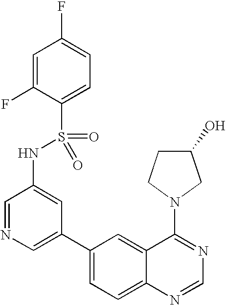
C1=NC=C(C2=CC=C3C(=C2)C(N2CC(O)CC2)=NC=N3)C=C1NS(C1=CC=C(F)C=C1F)(=O)=O
